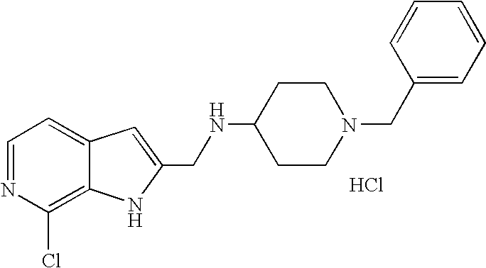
C1=NC(Cl)=C2C(=C1)C=C(CNC1CCN(CC3=CC=CC=C3)CC1)N2.Cl
